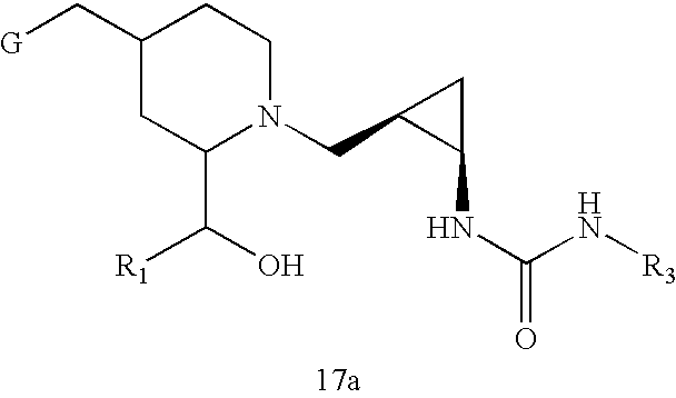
C1(C(O)[R1])N(CC2C(NC(=O)N[R3])C2)CCC(C[G])C1
